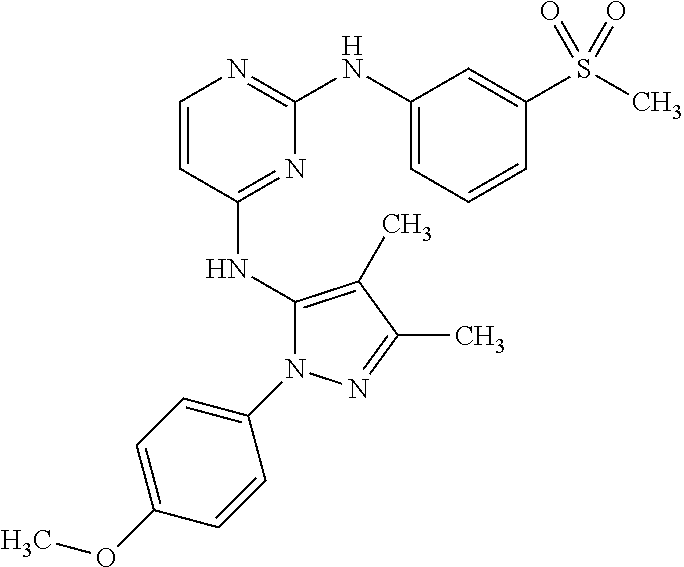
C1=CC(NC2=C(C)C(C)=NN2C2=CC=C(OC)C=C2)=NC(NC2=CC=CC(S(C)(=O)=O)=C2)=N1
